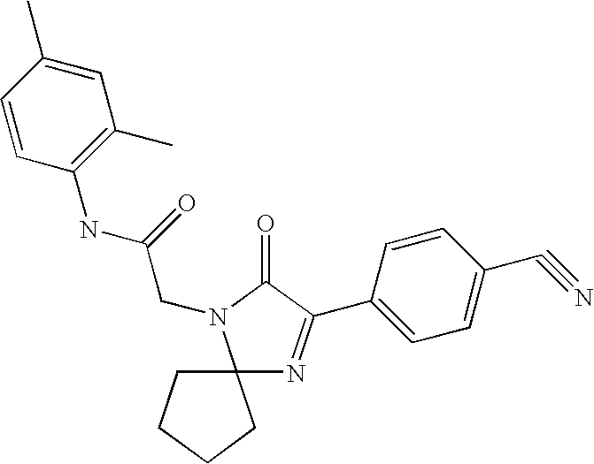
C12(N=C(C3=CC=C(C#N)C=C3)C(=O)N1CC(NC1=C(C)C=C(C)C=C1)=O)CCCC2
